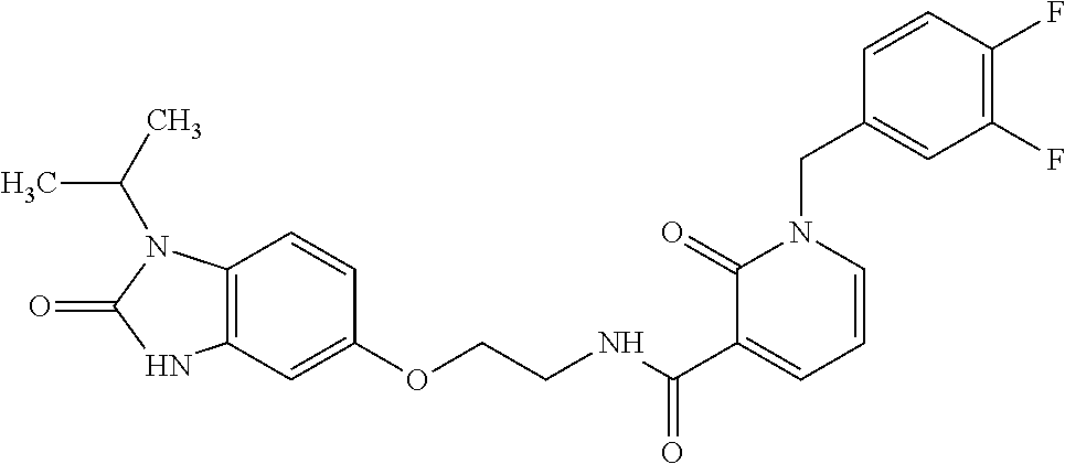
C12=C(C=C(OCCNC(C3=CC=CN(CC4=CC(F)=C(F)C=C4)C3=O)=O)C=C1)NC(=O)N2C(C)C
